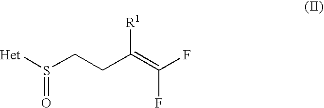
S([Het])(CCC(=C(F)F)[R1])=O
